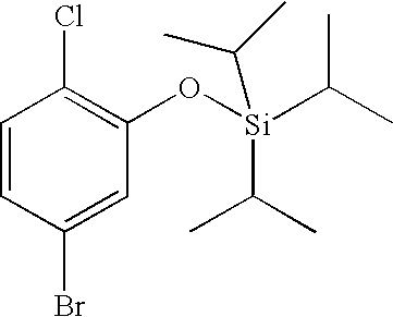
C1=CC(Br)=CC(O[Si](C(C)C)(C(C)C)C(C)C)=C1Cl
